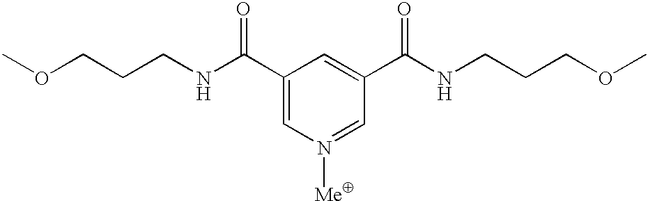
COCCCNC(C1=CN([Me])=CC(C(NCCCOC)=O)=C1)=O
